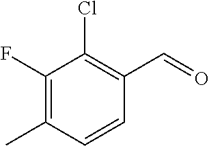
C1(F)=C(C)C=CC(C=O)=C1Cl
